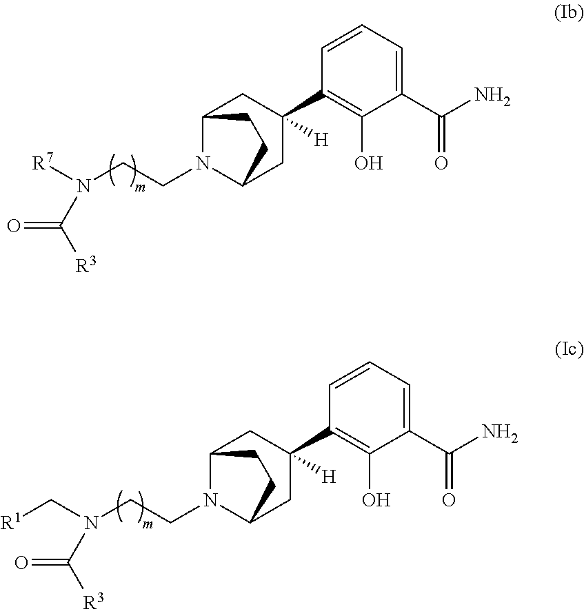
[R7]N(CCN1C2CC(C3=C(O)C(C(N)=O)=CC=C3)([H])CC1CC2)C([R3])=O.C(N(CCN1C2CC(C3=C(O)C(C(N)=O)=CC=C3)([H])CC1CC2)C([R3])=O)[R1]
